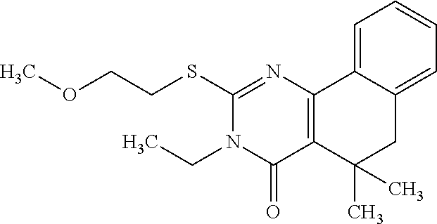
C(CSC1=NC2=C(C(=O)N1CC)C(C)(C)CC1=CC=CC=C21)OC
